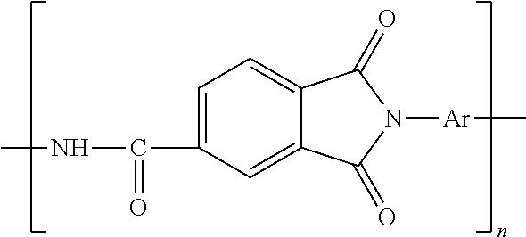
CNC(=O)C1=CC=C2C(=C1)C(=O)N([Ar]C)C2=O
